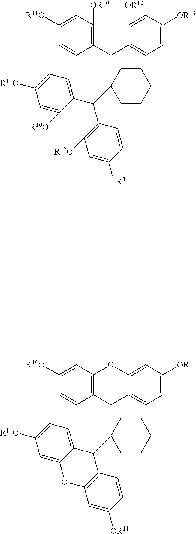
C1(C(C2=C([R12O])C=C([OR13])C=C2)C2=CC=C([R11O])C=C2[R10O])(C(C2=CC=C([OR13])C=C2[OR12])C2=C([OR10])C=C([R11O])C=C2)CCCCC1.C1(C2C3=C(C=C([OR11])C=C3)OC3=CC([R10O])=CC=C32)(C2C3=CC=C([OR11])C=C3OC3=C2C=CC([R10O])=C3)CCCCC1
